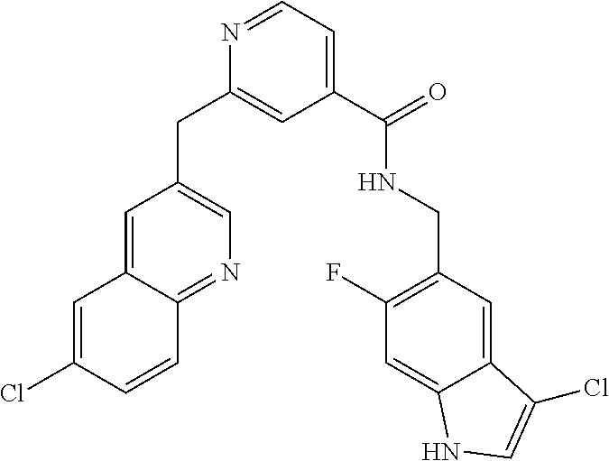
C1=C2C(=NC=C1CC1=CC(C(NCC3=C(F)C=C4C(=C3)C(Cl)=CN4)=O)=CC=N1)C=CC(Cl)=C2
